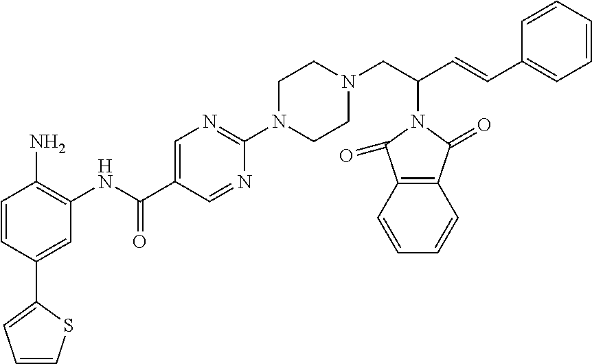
C1(NC(C2=CN=C(N3CCN(CC(C=CC4=CC=CC=C4)N4C(=O)C5=C(C4=O)C=CC=C5)CC3)N=C2)=O)=C(N)C=CC(C2=CC=CS2)=C1
